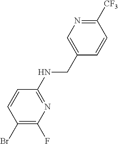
C1(NCC2=CN=C([CF3])C=C2)=NC(F)=C(Br)C=C1
